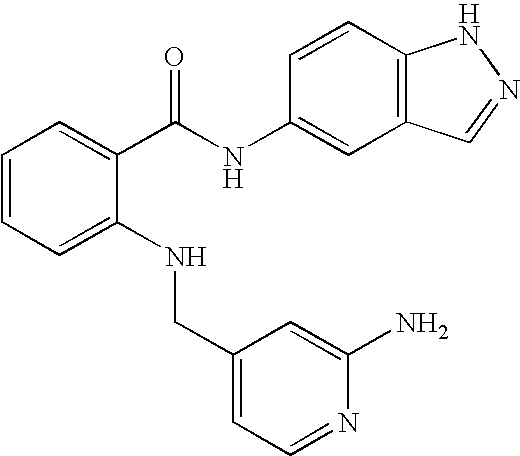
C1=CC=C(NCC2=CC=NC(N)=C2)C(C(NC2=CC3=C(C=C2)NN=C3)=O)=C1
